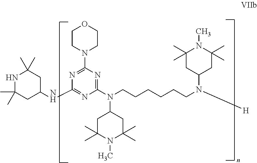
N(C1CC(C)(C)NC(C)(C)C1)C1=NC(N(CCCCCCN([H])C2CC(C)(C)N(C)C(C)(C)C2)C2CC(C)(C)N(C)C(C)(C)C2)=NC(N2CCOCC2)=N1
